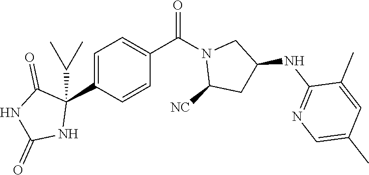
C1=C(C2(C(C)C)C(=O)NC(=O)N2)C=CC(C(N2C([NC])CC(NC3=NC=C(C)C=C3C)C2)=O)=C1
